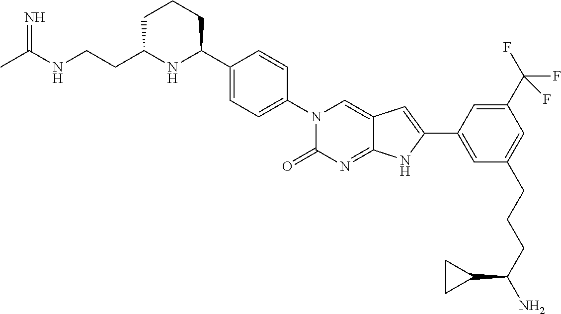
CC(NCCC1NC(C2=CC=C(N3C(=O)N=C4C(=C3)C=C(C3=CC(CCCC(N)C5CC5)=CC(C(F)(F)F)=C3)N4)C=C2)CCC1)=N
